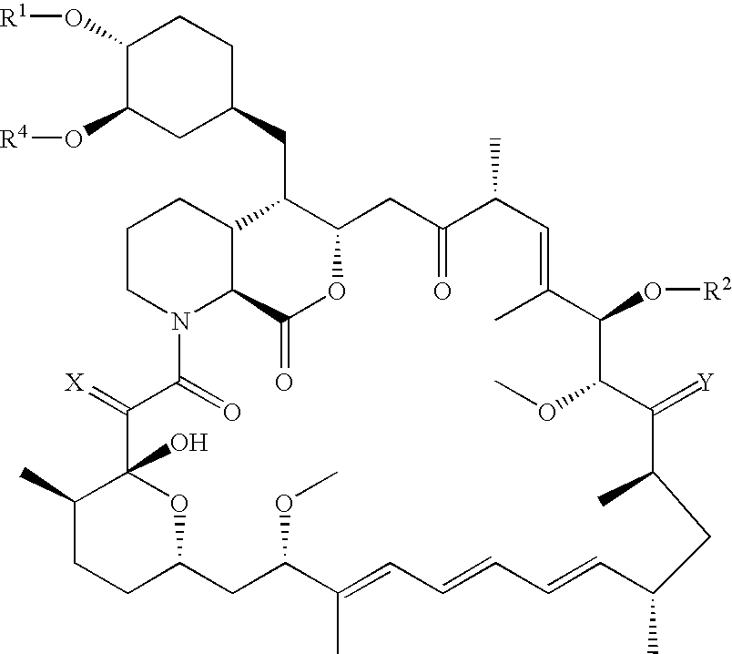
C1CC2C(CC3CCC(O[R1])C(O[R4])C3)C3CC(=O)C(C)C=C(C)C(O[R2])C(OC)C(=[Y])C(C)CC(C)C=CC=CC=C(C)C(OC)CC4CCC(C)C(O)(C(=[X])C(=O)N(C1)C2C(=O)O3)O4
